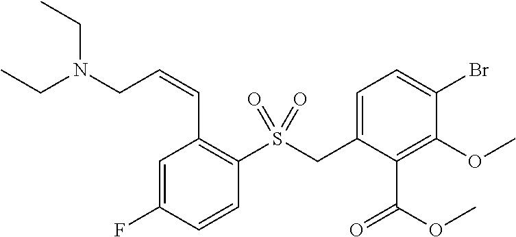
C1=C(CS(C2=C(C=CCN(CC)CC)C=C(F)C=C2)(=O)=O)C(C(=O)OC)=C(OC)C(Br)=C1
